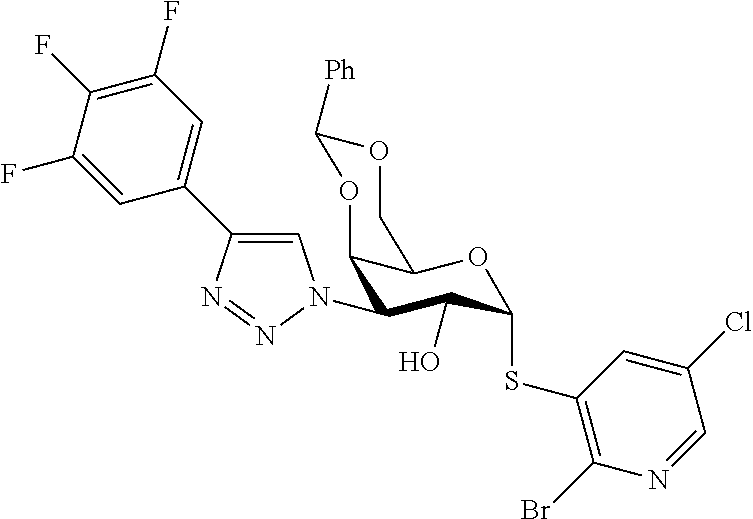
C1(F)=C(F)C(F)=CC(C2=CN(C3C4C(OC(SC5=C(Br)N=CC(Cl)=C5)C3O)COC([Ph])O4)N=N2)=C1
